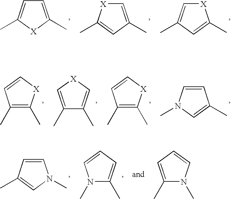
C1=C(C)[X]C(C)=C1.C1=C(C)C=C(C)[X]1.[X]1C=C(C)C=C1C.C1(C)=C(C)[X]C=C1.C1(C)=C[X]C=C1C.C1(C)=C(C)[X]C=C1.C1=CN(C)C=C1C.C1=CC(C)=CN1C.N1(C)C(C)=CC=C1.C1(C)=CC=CN1C
